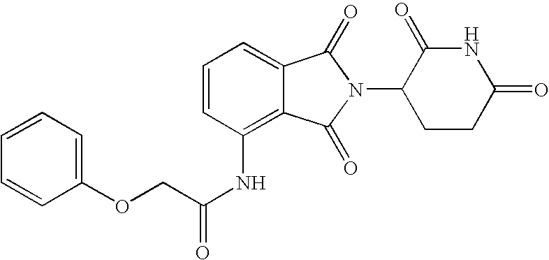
C1=C2C(=C(NC(COC3=CC=CC=C3)=O)C=C1)C(=O)N(C1CCC(=O)NC1=O)C2=O
